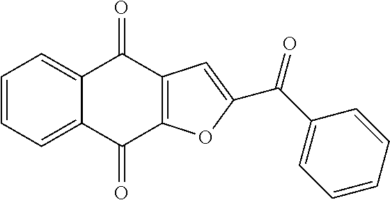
C1=CC=C2C(=C1)C(=O)C1=C(C2=O)OC(C(C2=CC=CC=C2)=O)=C1
